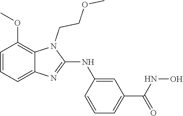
C1=CC=C2C(=C1OC)N(CCOC)C(NC1=CC(C(=O)NO)=CC=C1)=N2
